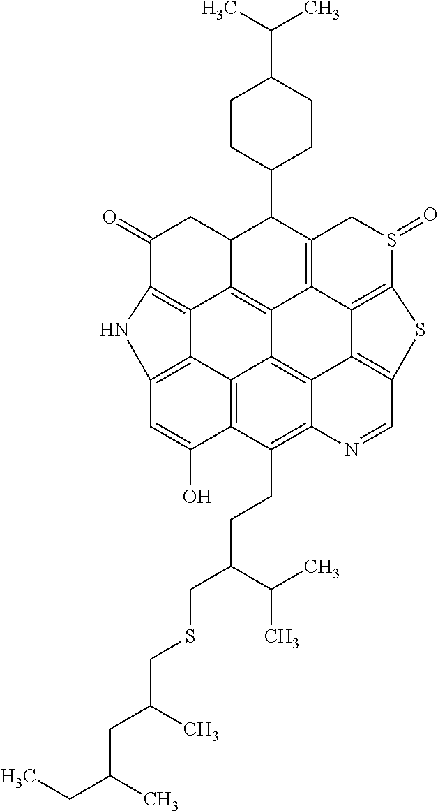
C1(=O)CC2C3=C4C5=C(C2C2CCC(C(C)C)CC2)CS(=O)C2=C5C5=C(C=NC6=C(CCC(C(C)C)CSCC(C)CC(C)CC)C7=C(C8=C(C=C7O)NC1=C38)C4=C56)S2
